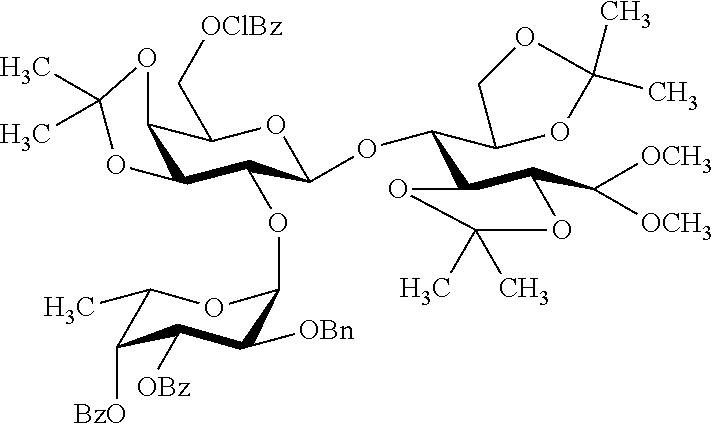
C12C(C(OC3C([OBn])C([OBz])C([BzO])C(C)O3)C(OC(C3C(C([OCH3])[OCH3])OC(C)(C)O3)C3OC(C)(C)OC3)OC1C[OClBz])OC(C)(C)O2
